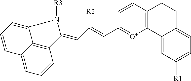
C12=CC([R1])=CC=C1CCC1=C2[O+]=C(C=C(C=C2N([R3])C3=CC=CC4=CC=CC2=C34)[R2])C=C1
